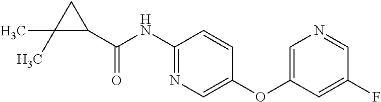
C1(C(NC2=NC=C(OC3=CN=CC(F)=C3)C=C2)=O)CC1(C)C
